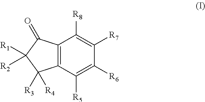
C12=C(C([R5])=C([R6])C([R7])=C1[R8])C([R3])([R4])C([R1])([R2])C2=O
